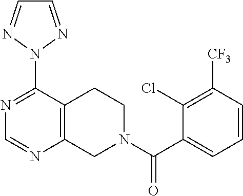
N1=C(N2N=CC=N2)C2=C(N=C1)CN(C(C1=CC=CC([CF3])=C1Cl)=O)CC2
